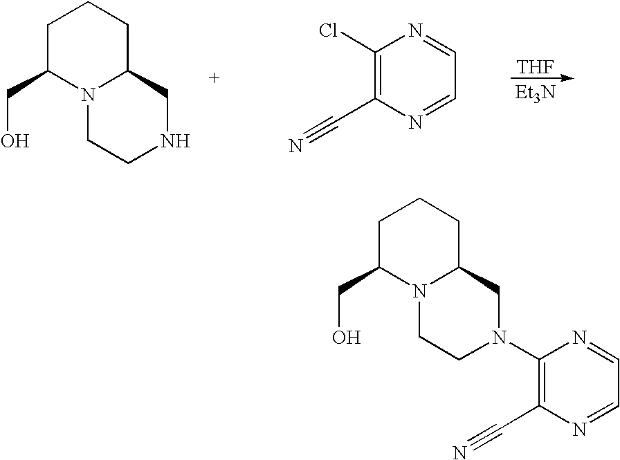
C1C(CO)N2C(CC1)CNCC2.C1(Cl)=C(C#N)N=CC=N1.[THF].[Et3N].C1C(CO)N2C(CC1)CN(C1=C(C#N)N=CC=N1)CC2
